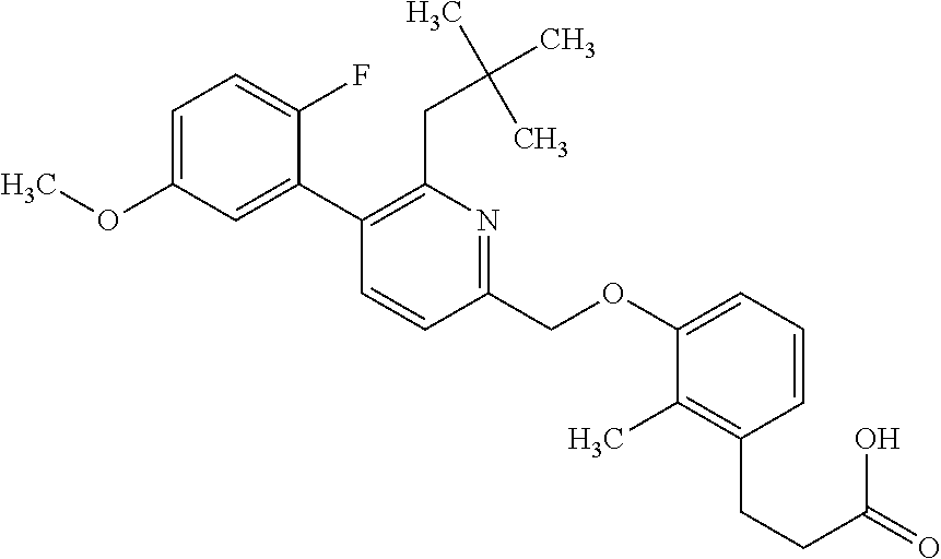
C1(OC)=CC=C(F)C(C2=C(CC(C)(C)C)N=C(COC3=CC=CC(CCC(O)=O)=C3C)C=C2)=C1
